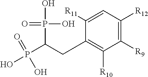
P(O)(=O)(C(P(O)(=O)O)CC1=C([R10])C([R9])=C([R12])C=C1[R11])O
